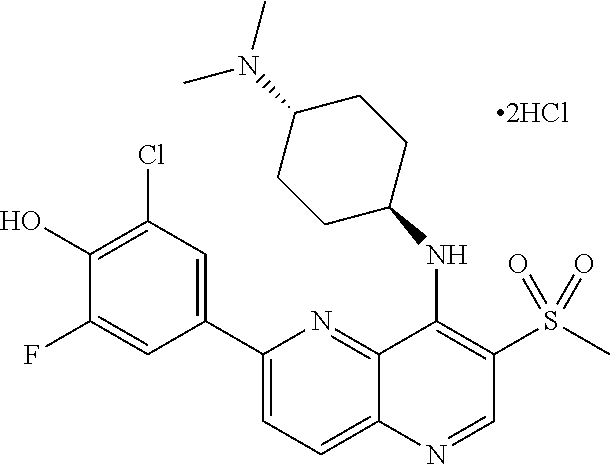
C1(C2=CC(Cl)=C(O)C(F)=C2)=CC=C2C(=N1)C(NC1CCC(N(C)C)CC1)=C(S(C)(=O)=O)C=N2
